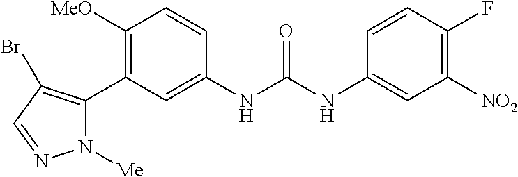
C1([MeO])=C(C2=C(Br)C=NN2[Me])C=C(NC(NC2=CC([NO2])=C(F)C=C2)=O)C=C1
